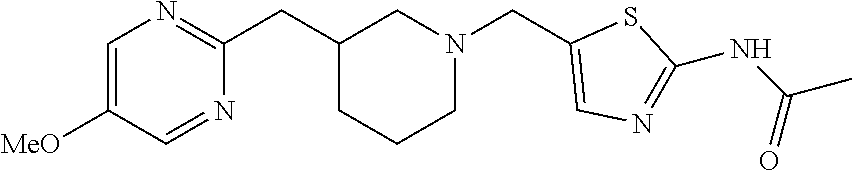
C1=C([MeO])C=NC(CC2CCCN(CC3=CN=C(NC(C)=O)S3)C2)=N1
